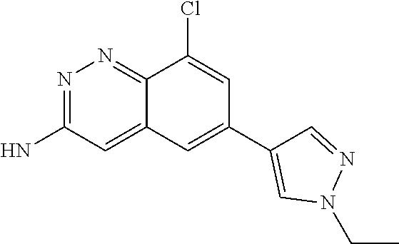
N1=C(N)C=C2C(=N1)C(Cl)=CC(C1=CN(CC)N=C1)=C2
